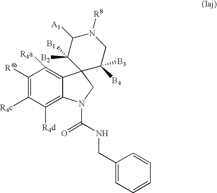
C1([R4b])=C([R4c])C([R4d])=C2C(=C1[R4a])C1(CN2C(NCC2=CC=CC=C2)=O)C([B4])([B3])CN([R8])C([A1])C1([B1])[B2]
